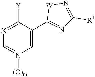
C1=C(C2=NC([R1])=N[W]2)C([Y])=[X]C=N1[(O)m]
